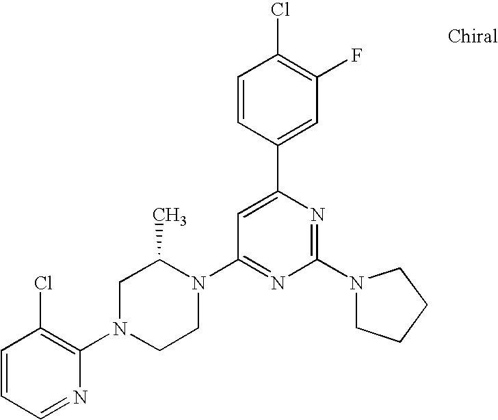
C1=CC=NC(N2CCN(C3=NC(N4CCCC4)=NC(C4=CC(F)=C(Cl)C=C4)=C3)C(C)C2)=C1Cl
